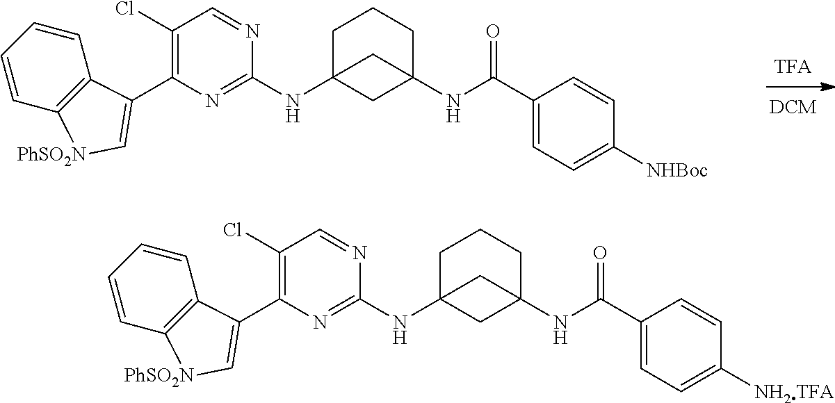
C1=C(C(NC23CC(NC4=NC(C5=C[PhSO2N]C6=C5C=CC=C6)=C(Cl)C=N4)(CCC2)C3)=O)C=CC([NHBoc])=C1.C1=C(C(NC23CC(NC4=NC(C5=C[PhSO2N]C6=C5C=CC=C6)=C(Cl)C=N4)(CCC2)C3)=O)C=CC([NH2TFA])=C1
